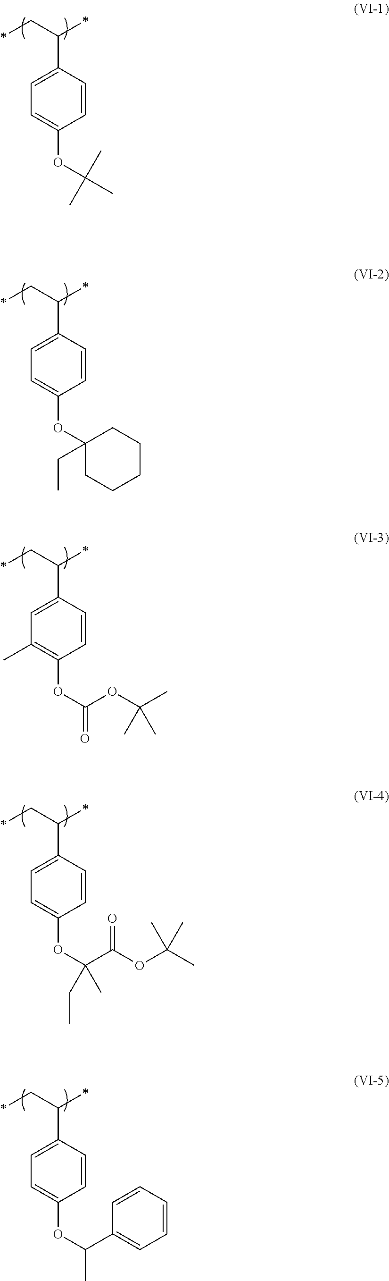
*CC(*)C1=CC=C(OC(C)(C)C)C=C1.*CC(*)C1=CC=C(OC2(CC)CCCCC2)C=C1.*CC(*)C1=CC(C)=C(OC(OC(C)(C)C)=O)C=C1.*CC(*)C1=CC=C(OC(C(OC(C)(C)C)=O)(C)CC)C=C1.*CC(*)C1=CC=C(OC(C2=CC=CC=C2)C)C=C1
